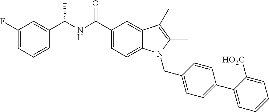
C1(F)=CC=CC(C(NC(C2=CC=C3C(=C2)C(C)=C(C)N3CC2=CC=C(C3=CC=CC=C3[HO2C])C=C2)=O)C)=C1
